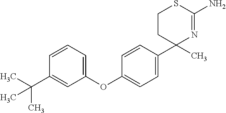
O(C1=CC=C(C2(C)N=C(N)SCC2)C=C1)C1=CC=CC(C(C)(C)C)=C1
